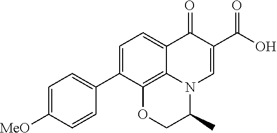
C1=C(C2=CC=C([MeO])C=C2)C2=C3C(=C1)C(=O)C(C(O)=O)=CN3C(C)CO2
